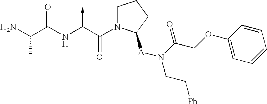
C(N)(C(NC(C(N1CCCC1[A]N(CC[Ph])C(COC1=CC=CC=C1)=O)=O)->C)=O)C
